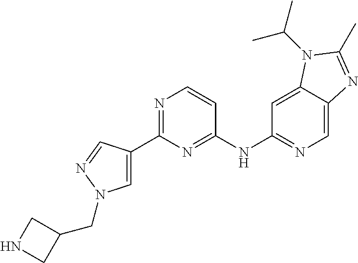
C1(NC2=NC(C3=CN(CC4CNC4)N=C3)=NC=C2)=NC=C2C(=C1)N(C(C)C)C(C)=N2
